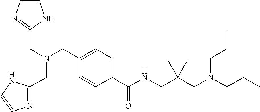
C1=C(C(NCC(CN(CCC)CCC)(C)C)=O)C=CC(CN(CC2=NC=CN2)CC2=NC=CN2)=C1
